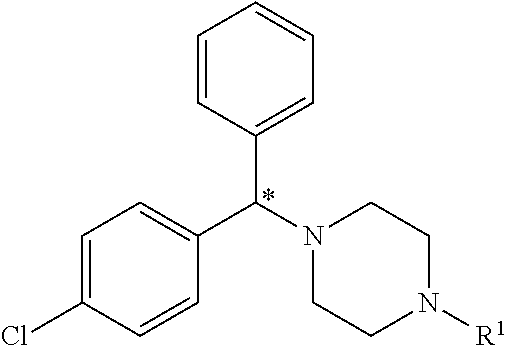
C1=CC(C(N2CCN([R1])CC2)C2=CC=C(Cl)C=C2)=CC=C1
